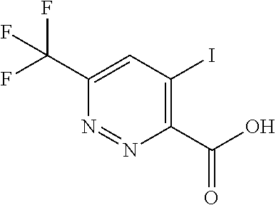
C1(C(O)=O)=C(I)C=C(C(F)(F)F)N=N1
